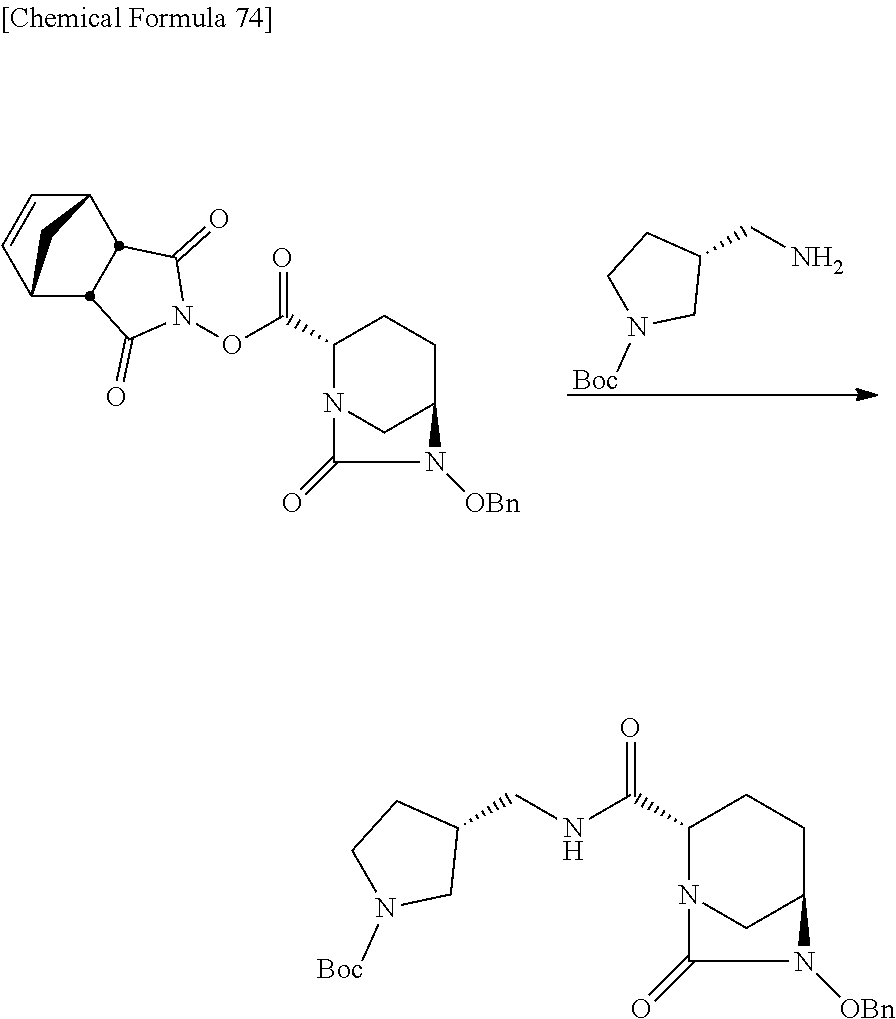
C1(C(ON2C(=O)C3C4C=CC(C3C2=O)C4)=O)N2CC(CC1)N([OBn])C2=O.C1(CN)CCN([Boc])C1.C1(C(=O)NCC2CCN([Boc])C2)N2CC(CC1)N([OBn])C2=O
